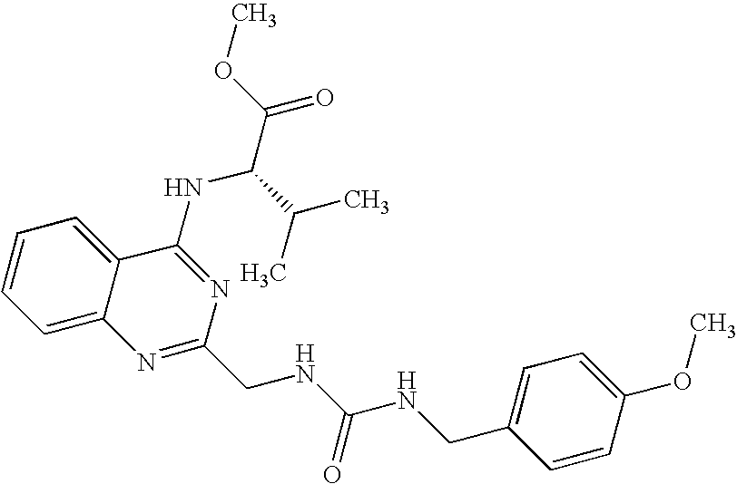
C12=CC=CC=C1C(NC(C(=O)OC)C(C)C)=NC(CNC(NCC1=CC=C(OC)C=C1)=O)=N2
